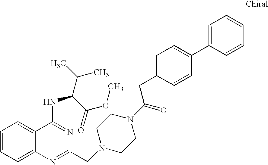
C1=CC=C2C(=C1)C(NC(C(C)C)C(=O)OC)=NC(CN1CCN(C(=O)CC3=CC=C(C4=CC=CC=C4)C=C3)CC1)=N2
